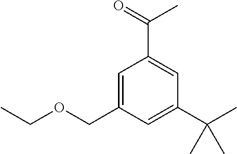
C1=C(COCC)C=C(C(C)(C)C)C=C1C(=O)C
